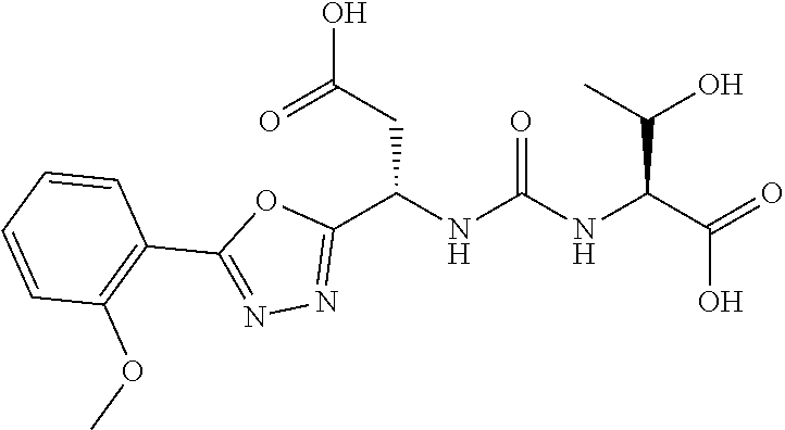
C1(C2=NN=C(C(NC(NC(C(=O)O)C(O)C)=O)CC(O)=O)O2)=C(OC)C=CC=C1
